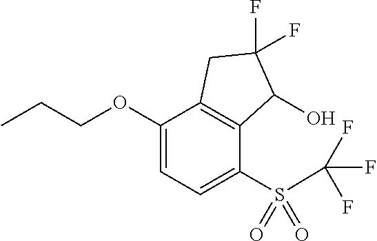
C1(OCCC)=CC=C(S(C(F)(F)F)(=O)=O)C2=C1CC(F)(F)C2O
